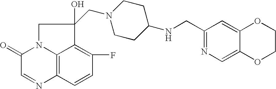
C1(=O)C=NC2=C3N1CC(O)(CN1CCC(NCC4=NC=C5C(=C4)OCCO5)CC1)C3=C(F)C=C2
